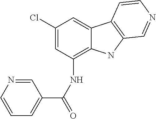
C1(Cl)=CC(NC(=O)C2=CC=CN=C2)=C2C(=C1)C1=C(N2)C=NC=C1
